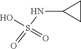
O=S(O)(=O)NC1CC1
